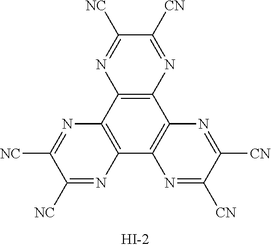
C12=C(C3=C(C4=C1N=C([CN])C([CN])=N4)N=C([CN])C([CN])=N3)N=C([CN])C([CN])=N2
